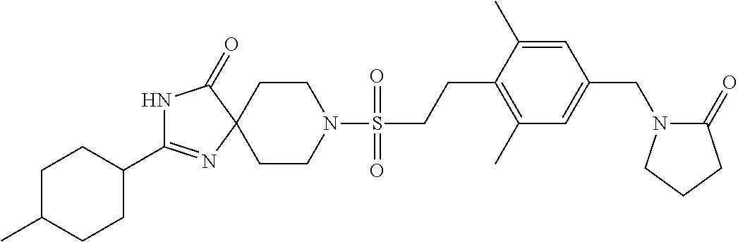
N1C(C2CCC(C)CC2)=NC2(C1=O)CCN(S(CCC1=C(C)C=C(CN3C(=O)CCC3)C=C1C)(=O)=O)CC2
